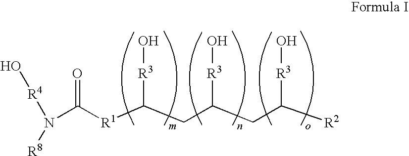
N(C([R1]C(CC(CC([R2])[R3]O)[R3]O)[R3]O)=O)([R4]O)[R8]
